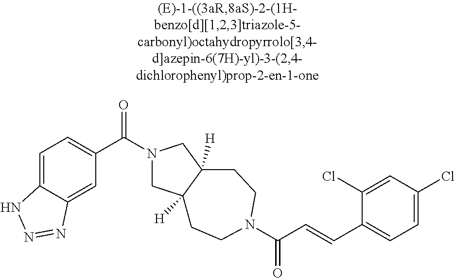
C1=C2C(=CC(C(=O)N3CC4([H])C([H])(C3)CCN(C(=O)C=CC3=CC=C(Cl)C=C3Cl)CC4)=C1)N=NN2
